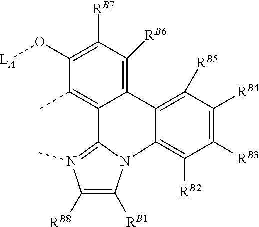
C1(O[LA])=C([RB7])C([RB6])=C2C3=C([RB5])C([RB4])=C([RB3])C([RB2])=C3N3C(=N(C)C([RB8])=C3[RB1])C2=C1C
